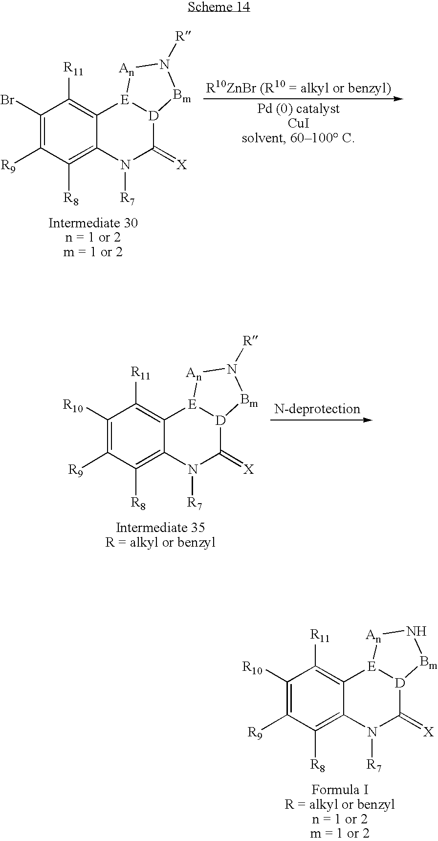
C1(Br)=C([R9])C([R8])=C2C(=C1[R11])[E]1[D](C(=[X])N2[R7])[Bm]N([R])[An]1.C1([R10])=C([R9])C([R8])=C2C(=C1[R11])[E]1[D](C(=[X])N2[R7])[Bm]N([R])[An]1.C1([R10])=C([R9])C([R8])=C2C(=C1[R11])[E]1[D](C(=[X])N2[R7])[Bm]N[An]1
